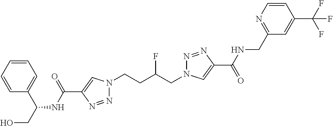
N1(CCC(CN2N=NC(C(=O)NCC3=NC=CC(C(F)(F)F)=C3)=C2)F)N=NC(C(NC(CO)C2=CC=CC=C2)=O)=C1
